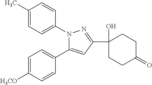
C1=C([H3CO])C=CC(C2=CC(C3(O)CCC(=O)CC3)=NN2C2=CC=C(C)C=C2)=C1
